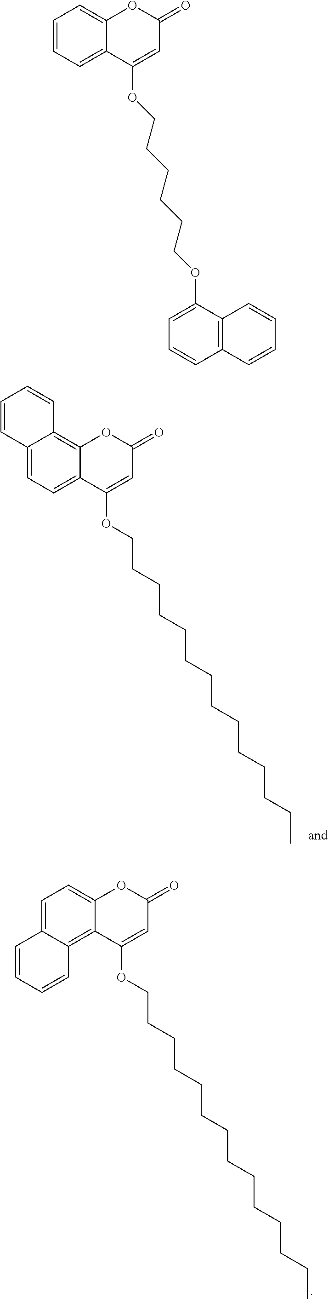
C12=CC=C3C(=C1C=CC=C2)OC(=O)C=C3OCCCCCCCCCCCCCC.C1=C2C(=C3C(=C1)OC(=O)C=C3OCCCCCCCCCCCCCC)C=CC=C2.C1=CC=C2C(=C1)OC(=O)C=C2OCCCCCCOC1=CC=CC2=C1C=CC=C2
